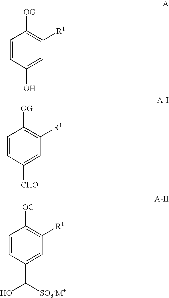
C1(O)=CC([R1])=C([OG])C=C1.C1([CHO])=CC([R1])=C([OG])C=C1.C1(C([SO3-M+])O)=CC([R1])=C([OG])C=C1
